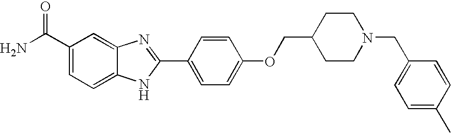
C12=CC(C(=O)N)=CC=C1NC(C1=CC=C(OCC3CCN(CC4=CC=C(C)C=C4)CC3)C=C1)=N2
